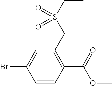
C1=CC(C(=O)OC)=C(CS(CC)(=O)=O)C=C1Br
